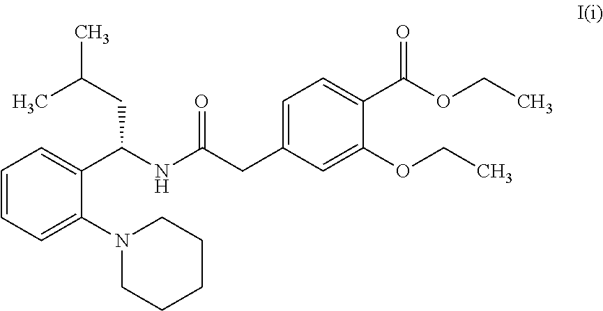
C1=CC=C(N2CCCCC2)C(C(NC(CC2=CC=C(C(OCC)=O)C(OCC)=C2)=O)CC(C)C)=C1
